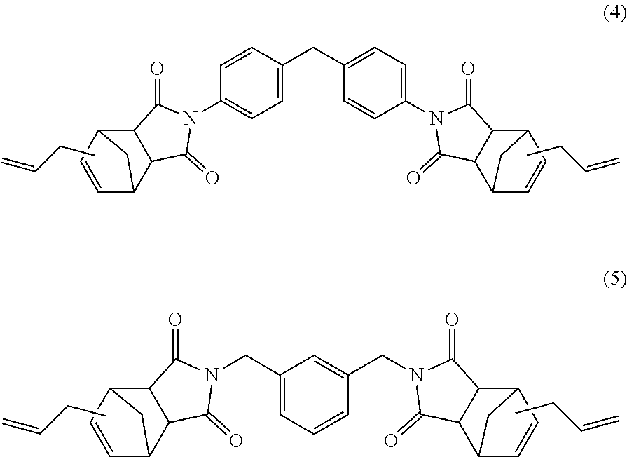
C1(N2C(=O)C3C(C2=O)C2C=CC3C2)=CC=C(CC2=CC=C(N3C(=O)C4C(C3=O)C3C=CC4C3)C=C2)C=C1.CCC=C.CCC=C.C(N1C(=O)C2C(C1=O)C1C=CC2C1)C1=CC=CC(CN2C(=O)C3C(C2=O)C2C=CC3C2)=C1.CCC=C.CCC=C
